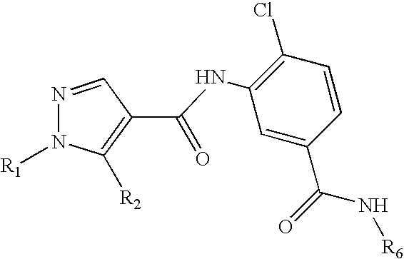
N1=CC(C(=O)NC2=C(Cl)C=CC(C(=O)N[R6])=C2)=C([R2])N1[R1]
